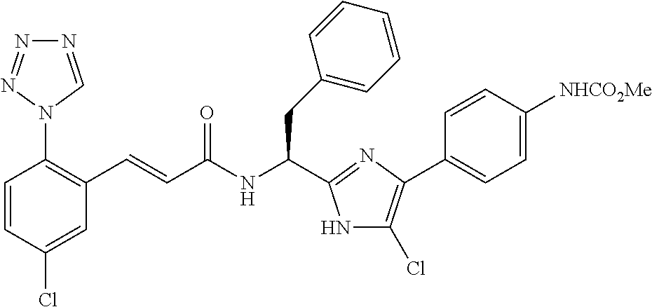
C(NC(CC1=CC=CC=C1)C1=NC(C2=CC=C([NHCO2Me])C=C2)=C(Cl)N1)(=O)C=CC1=C(N2C=NN=N2)C=CC(Cl)=C1
